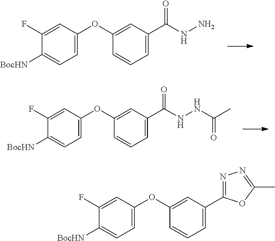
C1=C(OC2=CC(C(NN)=O)=CC=C2)C=C(F)C([BocHN])=C1.C1=C(OC2=CC(C(NNC(C)=O)=O)=CC=C2)C=C(F)C([BocHN])=C1.C1=C(OC2=CC(C3=NN=C(C)O3)=CC=C2)C=C(F)C([BocHN])=C1
